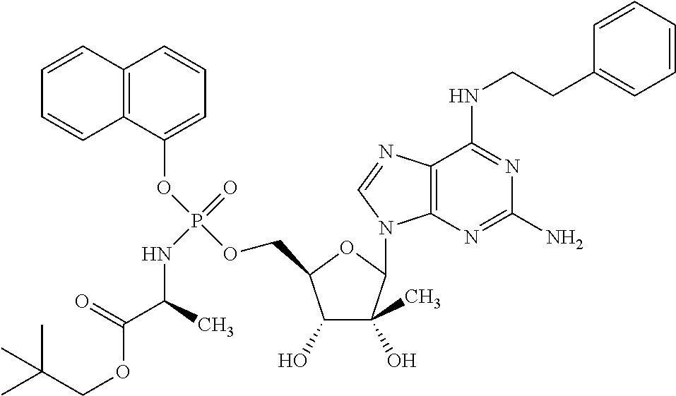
C1(O)C(C)(O)C(N2C3=C(N=C2)C(NCCC2=CC=CC=C2)=NC(N)=N3)OC1COP(OC1=CC=CC2=C1C=CC=C2)(=O)NC(C(OCC(C)(C)C)=O)C
